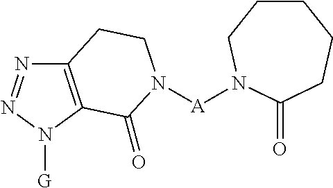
C12=C(N([G])N=N1)C(=O)N([A]N1CCCCCC1=O)CC2
